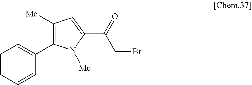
C1=CC=CC(C2=C([Me])C=C(C(=O)CBr)N2[Me])=C1
